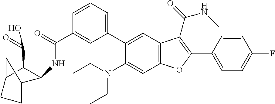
C1(C(=O)NC2C(C(=O)O)C3CCC2C3)=CC(C2=CC3=C(C=C2N(CC)CC)OC(C2=CC=C(F)C=C2)=C3C(=O)NC)=CC=C1
